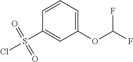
ClS(=O)(=O)C1=CC(OC(F)F)=CC=C1
